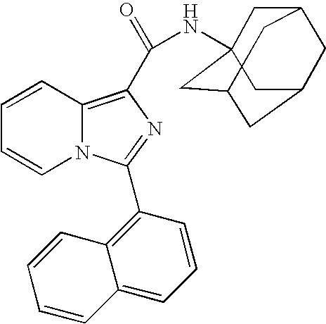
C1=CC2=C(C(NC34CC5CC(CC(C3)C5)C4)=O)N=C(C3=C4C(=CC=C3)C=CC=C4)N2C=C1
